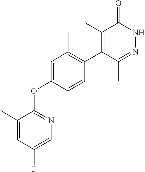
C1=C(F)C=C(C)C(OC2=CC(C)=C(C3=C(C)C(=O)NN=C3C)C=C2)=N1
